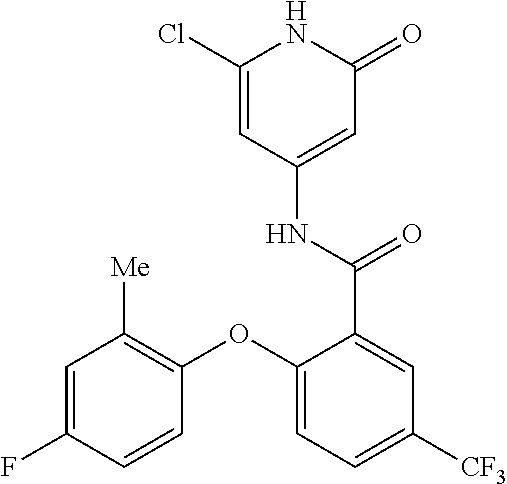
C1(Cl)=CC(NC(C2=CC([CF3])=CC=C2OC2=C([Me])C=C(F)C=C2)=O)=CC(=O)N1
